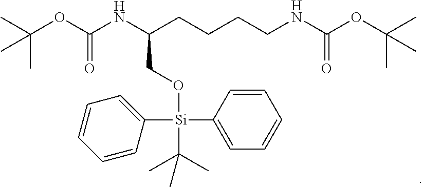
C(OC(NC(CCCCNC(OC(C)(C)C)=O)CO[Si](C1=CC=CC=C1)(C(C)(C)C)C1=CC=CC=C1)=O)(C)(C)C
